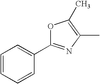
C1=CC=CC(C2=NC(C)=C(C)O2)=C1
